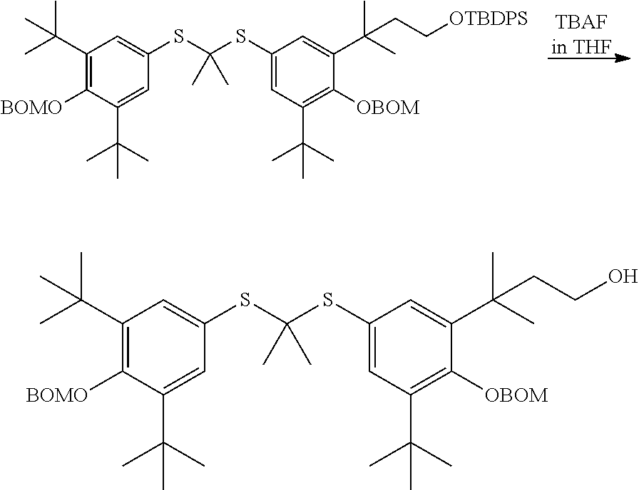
[TBAFin THF].C1(SC(SC2=CC(C(C)(C)C)=C([BOMO])C(C(C)(C)C)=C2)(C)C)=CC(C(C)(C)C)=C([OBOM])C(C(C)(C)CC[OTBDPS])=C1.C1(SC(SC2=CC(C(C)(C)C)=C([BOMO])C(C(C)(C)C)=C2)(C)C)=CC(C(C)(C)C)=C([OBOM])C(C(C)(C)CCO)=C1
